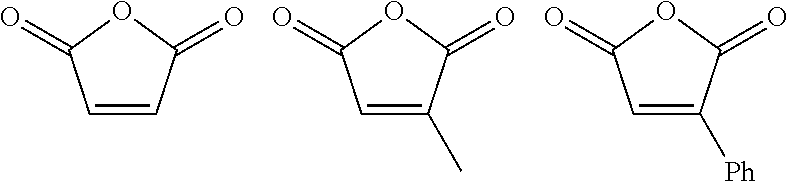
C1=CC(=O)OC1=O.C1=C(C)C(=O)OC1=O.C1=C([Ph])C(=O)OC1=O
